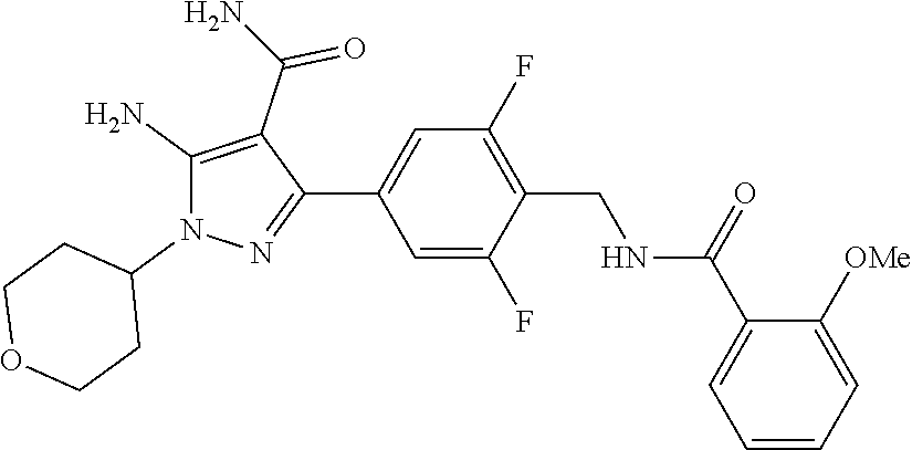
C1(C(N)=O)=C(N)N(C2CCOCC2)N=C1C1=CC(F)=C(CNC(C2=CC=CC=C2[OMe])=O)C(F)=C1
